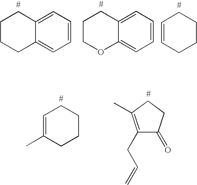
C1CCC2=CC=CC=C2C1.C1COC2=CC=CC=C2C1.C1=CCCCC1.C1=C(C)CCCC1.C1(CC=C)=C(C)CCC1=O
